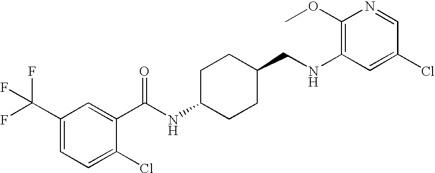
C1(NCC2CCC(NC(=O)C3=CC(C(F)(F)F)=CC=C3Cl)CC2)=C(OC)N=CC(Cl)=C1
